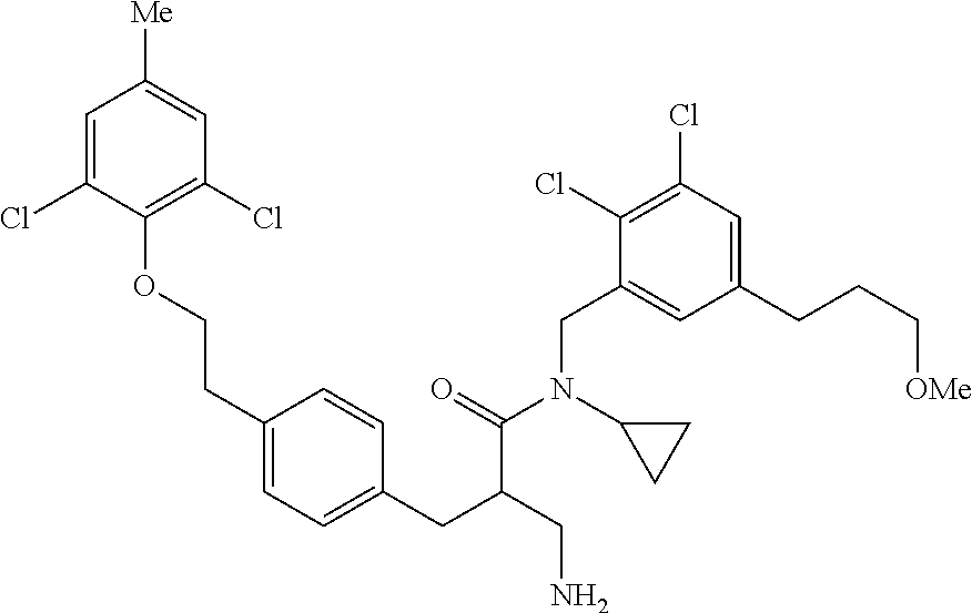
O(CCC1=CC=C(CC(CN)C(=O)N(C2CC2)CC2=CC(CCC[OMe])=CC(Cl)=C2Cl)C=C1)C1=C(Cl)C=C([Me])C=C1Cl
